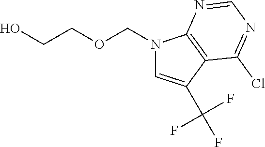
N1(COCCO)C=C(C(F)(F)F)C2=C1N=CN=C2Cl
